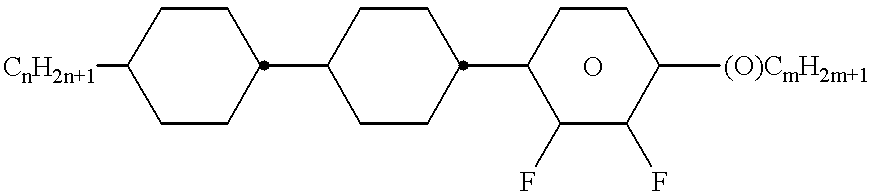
[CnH2n+1]C1CCC(C2CCC(C3C(F)C(F)C([(O)CmH2m+1])CC3)CC2)CC1.O
